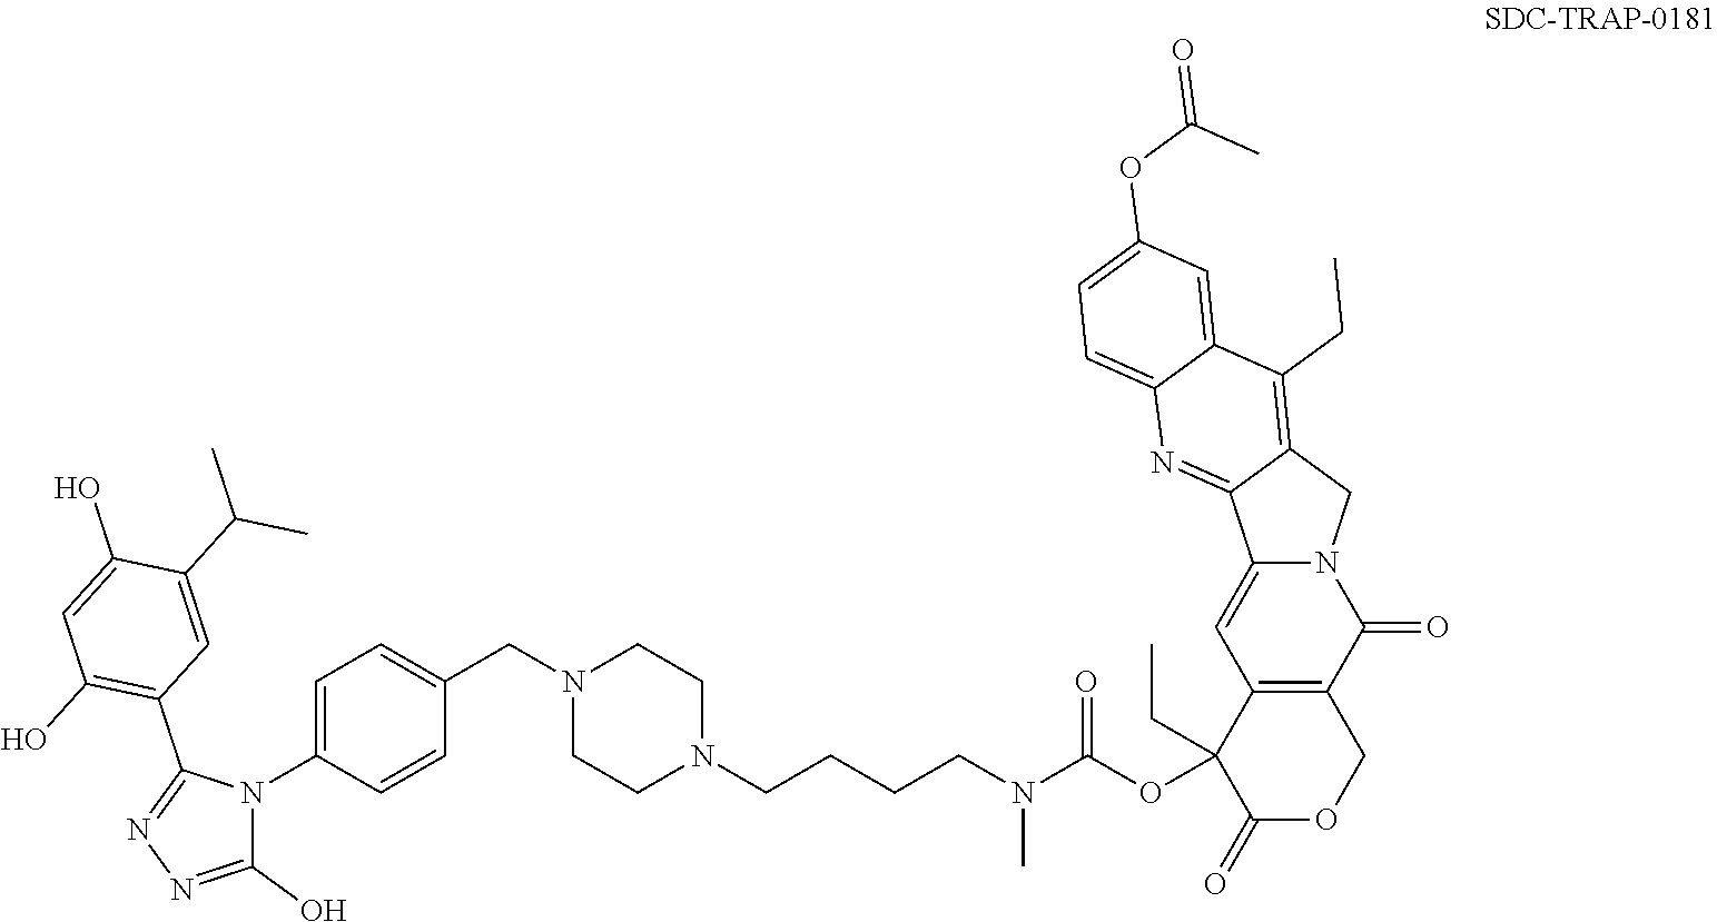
C(N(C(OC1(CC)C(=O)OCC2=C1C=C1N(C2=O)CC2=C(CC)C3=CC(OC(=O)C)=CC=C3N=C12)=O)C)CCCN1CCN(CC2=CC=C(N3C(O)=NN=C3C3=C(O)C=C(O)C(C(C)C)=C3)C=C2)CC1
